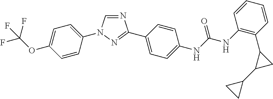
N1=CN(C2=CC=C(OC(F)(F)F)C=C2)N=C1C1=CC=C(NC(=O)NC2=C(C3C(C4CC4)C3)C=CC=C2)C=C1
